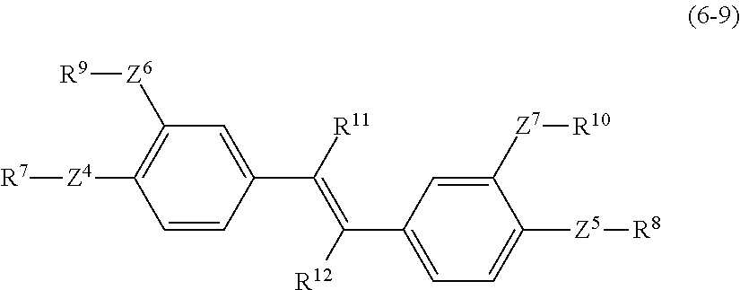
[R7][Z4]C1=C([Z6][R9])C=C(C([R11])=C([R12])C2=CC=C([Z5][R8])C([Z7][R10])=C2)C=C1
